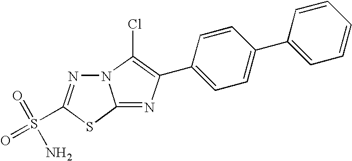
N12N=C(S(=O)(=O)N)SC1=NC(C1=CC=C(C3=CC=CC=C3)C=C1)=C2Cl
